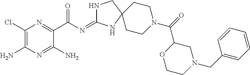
C1(Cl)=C(N)N=C(N)C(C(N=C2NCC3(N2)CCN(C(=O)C2OCCN(CC4=CC=CC=C4)C2)CC3)=O)=N1
